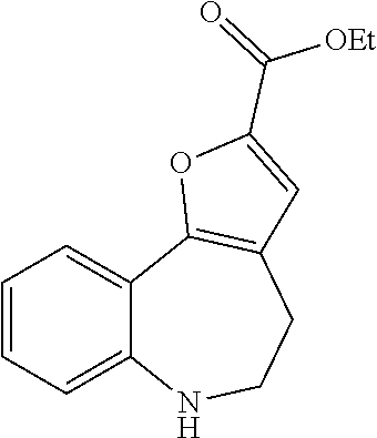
C1=CC=C2C(=C1)C1=C(CCN2)C=C(C(=O)[OEt])O1
